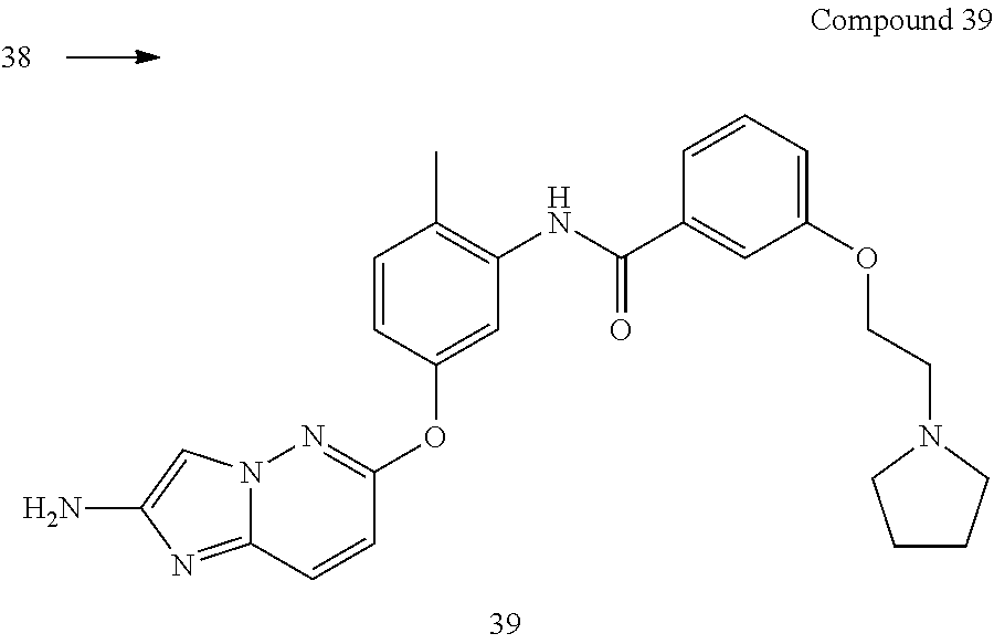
N12C(=NC(N)=C1)C=CC(OC1=CC(NC(C3=CC(OCCN4CCCC4)=CC=C3)=O)=C(C)C=C1)=N2
